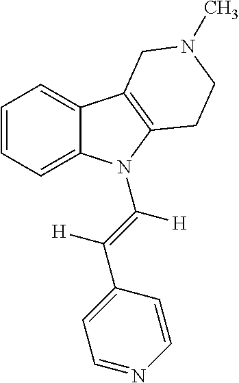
C1=CC=C2C(=C1)C1=C(N2C(=C([H])C2=CC=NC=C2)[H])CCN(C)C1
